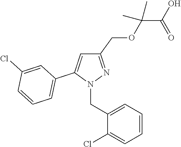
C1(COC(C(O)=O)(C)C)=NN(CC2=CC=CC=C2Cl)C(C2=CC=CC(Cl)=C2)=C1
